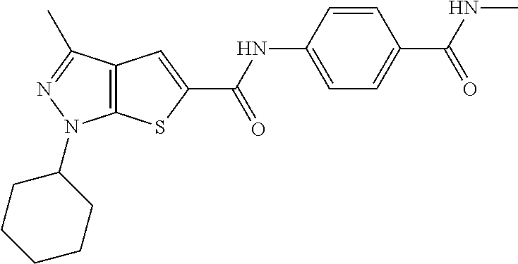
C12=C(SC(C(NC3=CC=C(C(NC)=O)C=C3)=O)=C1)N(C1CCCCC1)N=C2C
